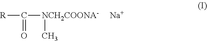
[R]C([NCH2COONA-]C)=O.[Na]
